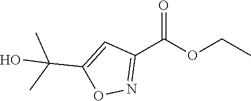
C1(C(=O)OCC)=NOC(C(O)(C)C)=C1
